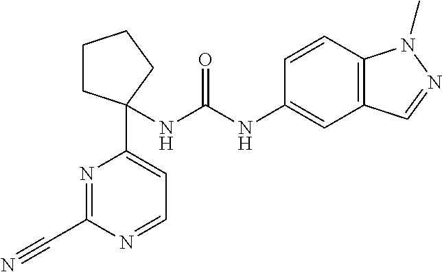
N(C(NC1=CC2=C(C=C1)N(C)N=C2)=O)C1(C2=CC=NC(C#N)=N2)CCCC1
